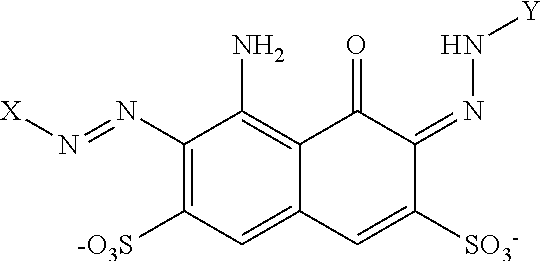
[X]N=NC1=C([-O3S])C=C2C(=C1N)C(=O)C(=NN[Y])C([SO3-])=C2
